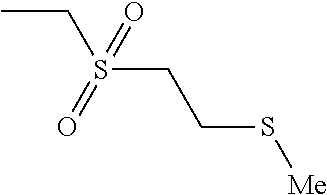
CCS(CCS[Me])(=O)=O
